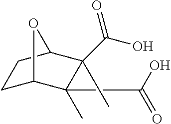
C1C2C(C)(C(=O)O)C(C(O)=O)(C)C(C1)O2
